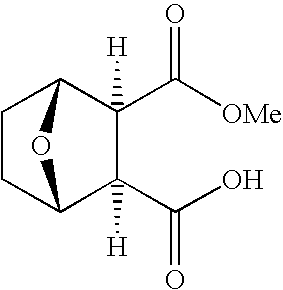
C1(C(=O)O)([H])C2CCC(C1(C([OMe])=O)[H])O2
